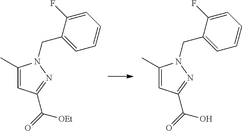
C1(C)=CC(C(=O)[OEt])=NN1CC1=CC=CC=C1F.C1(C)=CC(C(=O)O)=NN1CC1=CC=CC=C1F
